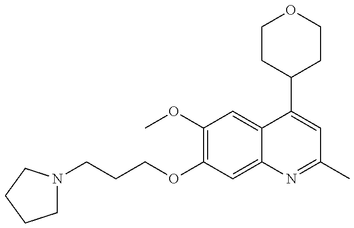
C1N(CCCOC2=C(OC)C=C3C(=C2)N=C(C)C=C3C2CCOCC2)CCC1
